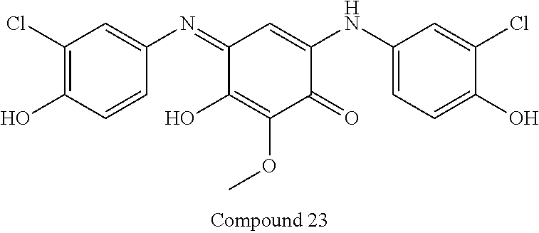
C1(Cl)=C(O)C=CC(N=C2C(O)=C(OC)C(=O)C(NC3=CC=C(O)C(Cl)=C3)=C2)=C1
